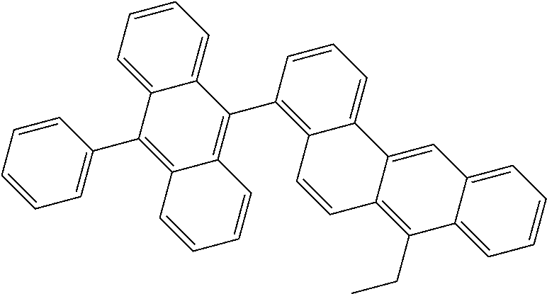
C1=C2C(=CC=C1)C(C1=C3C(=CC=C1)C1=CC4=CC=CC=C4C(CC)=C1C=C3)=C1C(=C2C2=CC=CC=C2)C=CC=C1
